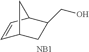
C1=CC2C(CO)CC1C2.[NB1]
